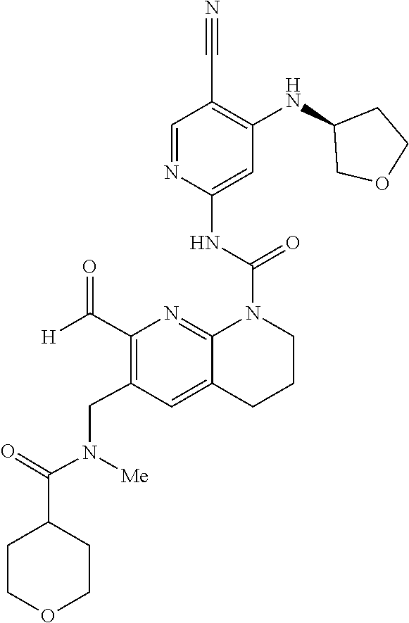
C1(NC2COCC2)=C(C#N)C=NC(NC(=O)N2C3=NC(C([H])=O)=C(CN([Me])C(C4CCOCC4)=O)C=C3CCC2)=C1
